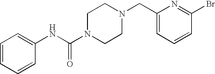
C1=CC=CC(NC(N2CCN(CC3=CC=CC(Br)=N3)CC2)=O)=C1
